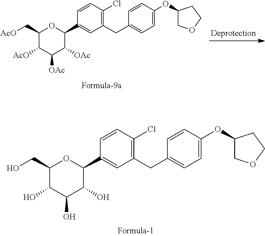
C1=CC(Cl)=C(CC2=CC=C(OC3COCC3)C=C2)C=C1C1C([OAc])C([OAc])C([AcO])C(C[AcO])O1.C1=CC(Cl)=C(CC2=CC=C(OC3COCC3)C=C2)C=C1C1C(O)C(O)C(O)C(CO)O1
